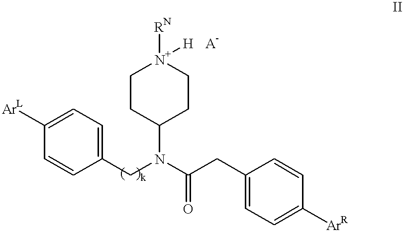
C1([ArL])=CC=C(CN(C(CC2=CC=C([ArR])C=C2)=O)C2CC[N+]([RN])([H])CC2)C=C1
